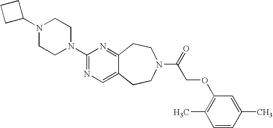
N1(C2CCC2)CCN(C2=NC=C3C(=N2)CCN(C(=O)COC2=C(C)C=CC(C)=C2)CC3)CC1
